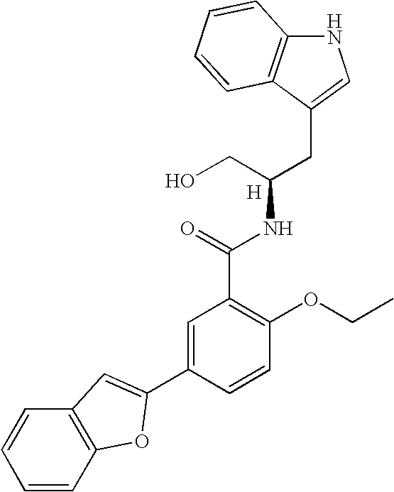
N1C2=C(C(CC(NC(C3=C(OCC)C=CC(C4=CC5=C(C=CC=C5)O4)=C3)=O)CO)=C1)C=CC=C2.[H]
